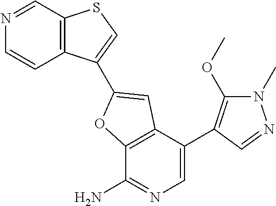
N1=CC2=C(C=C1)C(C1=CC3=C(C(N)=NC=C3C3=C(OC)N(C)N=C3)O1)=CS2
